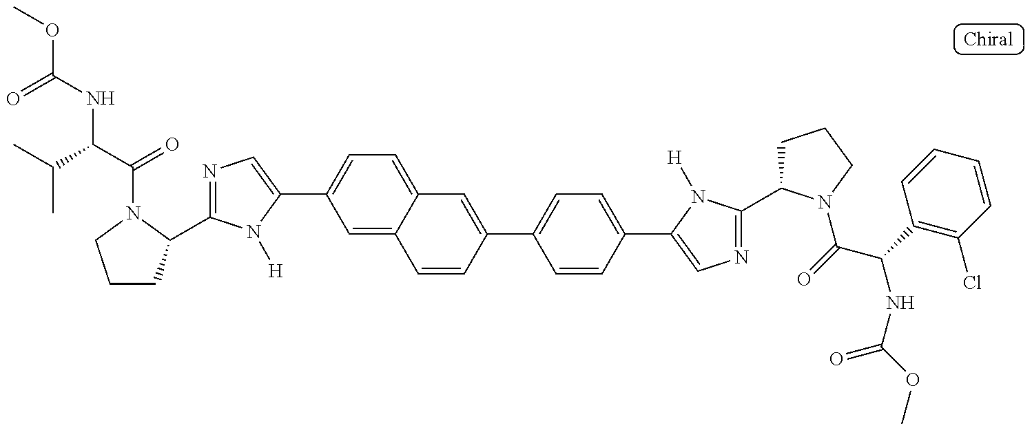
COC(NC(C(=O)N1C(C2=NC=C(C3=CC=C4C(=C3)C=CC(C3=CC=C(C5=CN=C(C6CCCN6C(=O)C(C6=C(Cl)C=CC=C6)NC(OC)=O)N5[H])C=C3)=C4)N2[H])CCC1)C(C)C)=O
